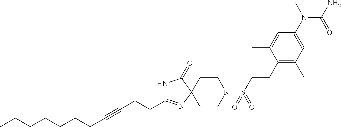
C(CCC1=NC2(C(=O)N1)CCN(S(CCC1=C(C)C=C(N(C(N)=O)C)C=C1C)(=O)=O)CC2)#CCCCCCCC
